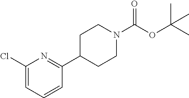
C1=C(Cl)N=C(C2CCN(C(OC(C)(C)C)=O)CC2)C=C1
